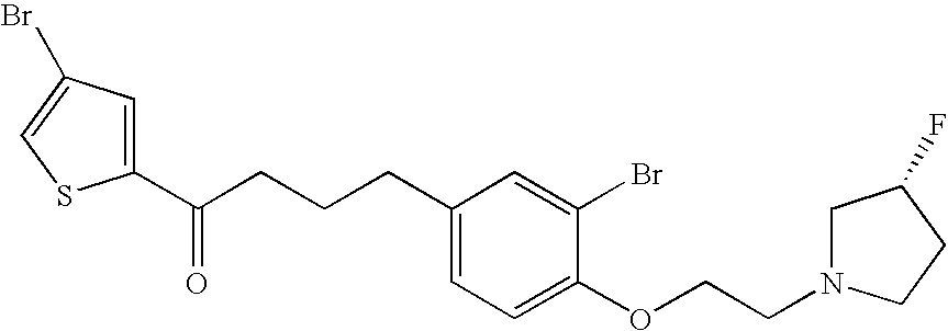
C1(C(CCCC2=CC=C(OCCN3CC(F)CC3)C(Br)=C2)=O)=CC(Br)=CS1
